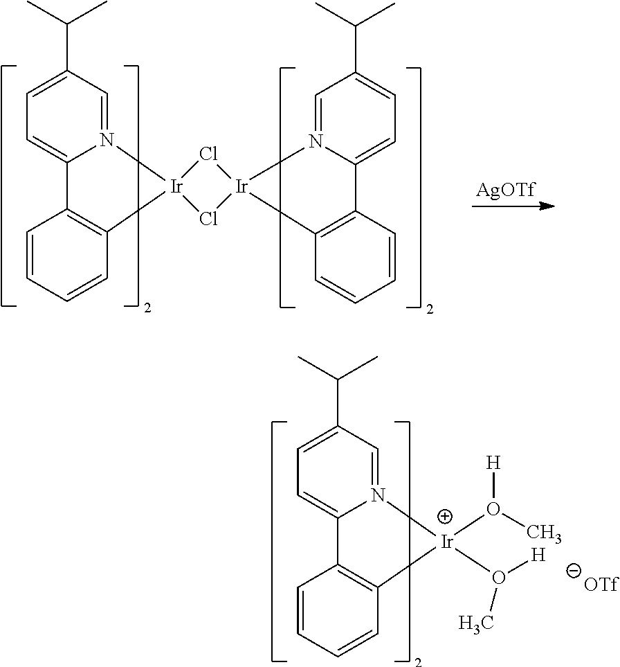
C1=N2C(=CC=C1C(C)C)C1=C(C=CC=C1)[Ir]21Cl[Ir]2(Cl1)N1=CC(C(C)C)=CC=C1C1=C2C=CC=C1.[AgOTf].C1=N2C(=CC=C1C(C)C)C1=C(C=CC=C1)[Ir]2(O(C)[H])O([H])C
